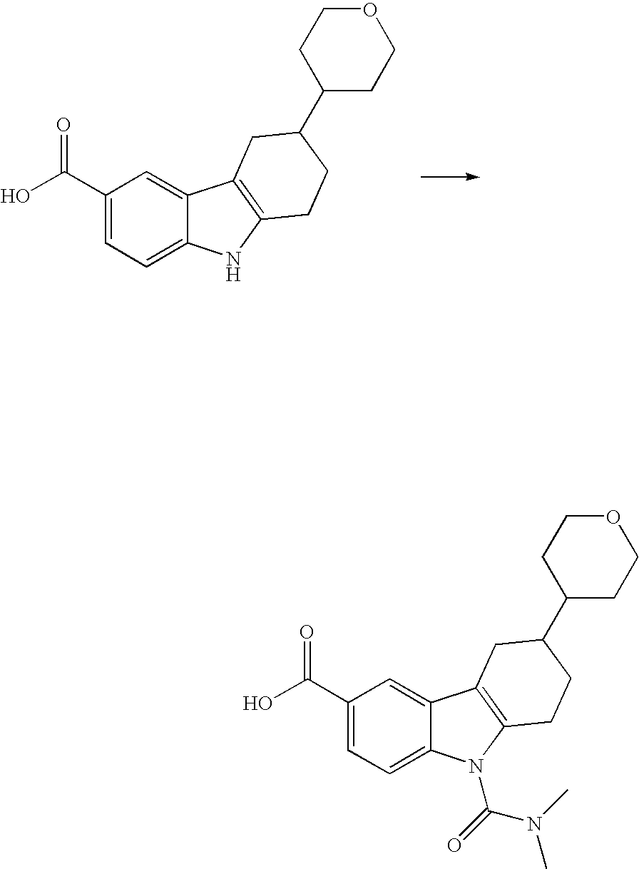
C1(C(=O)O)=CC=C2C(=C1)C1=C(N2C(=O)N(C)C)CCC(C2CCOCC2)C1.C1(C(=O)O)=CC=C2C(=C1)C1=C(N2)CCC(C2CCOCC2)C1
